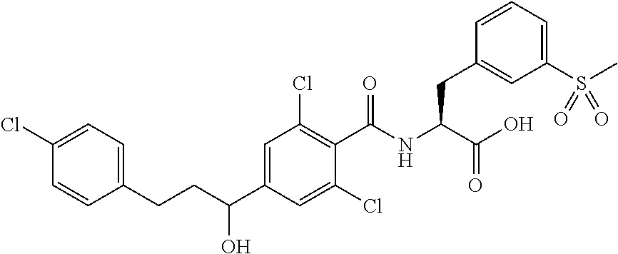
C1=C(CCC(C2=CC(Cl)=C(C(NC(CC3=CC(S(C)(=O)=O)=CC=C3)C(O)=O)=O)C(Cl)=C2)O)C=CC(Cl)=C1
